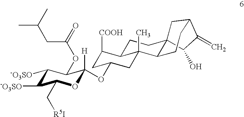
C1([-O3SO])C([-O3SO])C(C[R5I])OC(OC2CC([COOH])C3CCC45C(C3(C)C2)CCC(C4)C(=C)C5O)([H])C1OC(=O)CC(C)C
